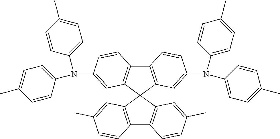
C12=C(C3(C4=C1C=CC(C)=C4)C1=C(C4=C3C=C(N(C3=CC=C(C)C=C3)C3=CC=C(C)C=C3)C=C4)C=CC(N(C3=CC=C(C)C=C3)C3=CC=C(C)C=C3)=C1)C=C(C)C=C2
